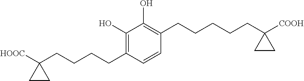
C1(O)=C(CCCCC2([HOOC])CC2)C=CC(CCCCCC2([COOH])CC2)=C1O
